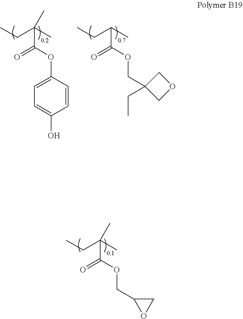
C1=C(OC(C(C)(CC)C)=O)C=CC(O)=C1.C(OC(C(C)CC)=O)C1(CC)COC1.O(C(C(C)(CC)C)=O)CC1OC1
